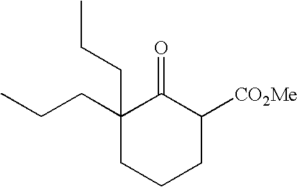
C1CCC([CO2Me])C(=O)C1(CCC)CCC
